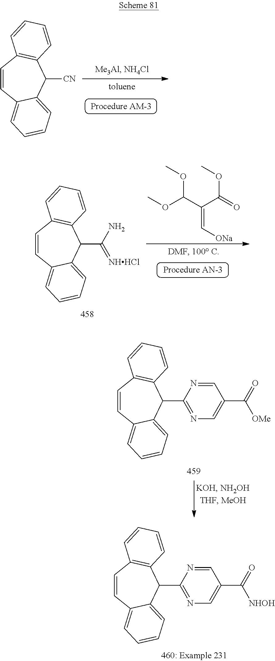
C1=CC2=CC=CC=C2C([CN])C2=C1C=CC=C2.C1=CC2=CC=CC=C2C(C(=[NHHCl])N)C2=C1C=CC=C2.O(C(OC)C(=C[ONa])C(OC)=O)C.C1=CC2=CC=CC=C2C(C2=NC=C(C([OMe])=O)C=N2)C2=C1C=CC=C2.C1=CC2=CC=CC=C2C(C2=NC=C(C([NHOH])=O)C=N2)C2=C1C=CC=C2
